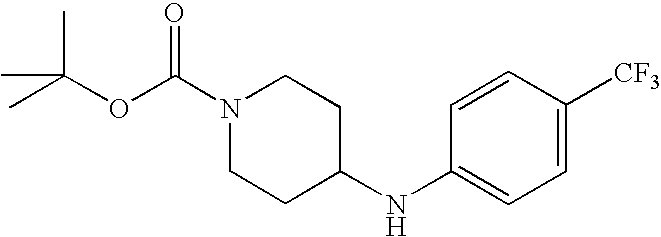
O(C(C)(C)C)C(N1CCC(NC2=CC=C([CF3])C=C2)CC1)=O
